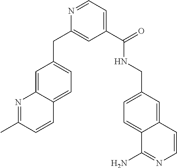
C1=C2C(=CC=C1CC1=CC(C(NCC3=CC=C4C(=C3)C=CN=C4N)=O)=CC=N1)C=CC(C)=N2
